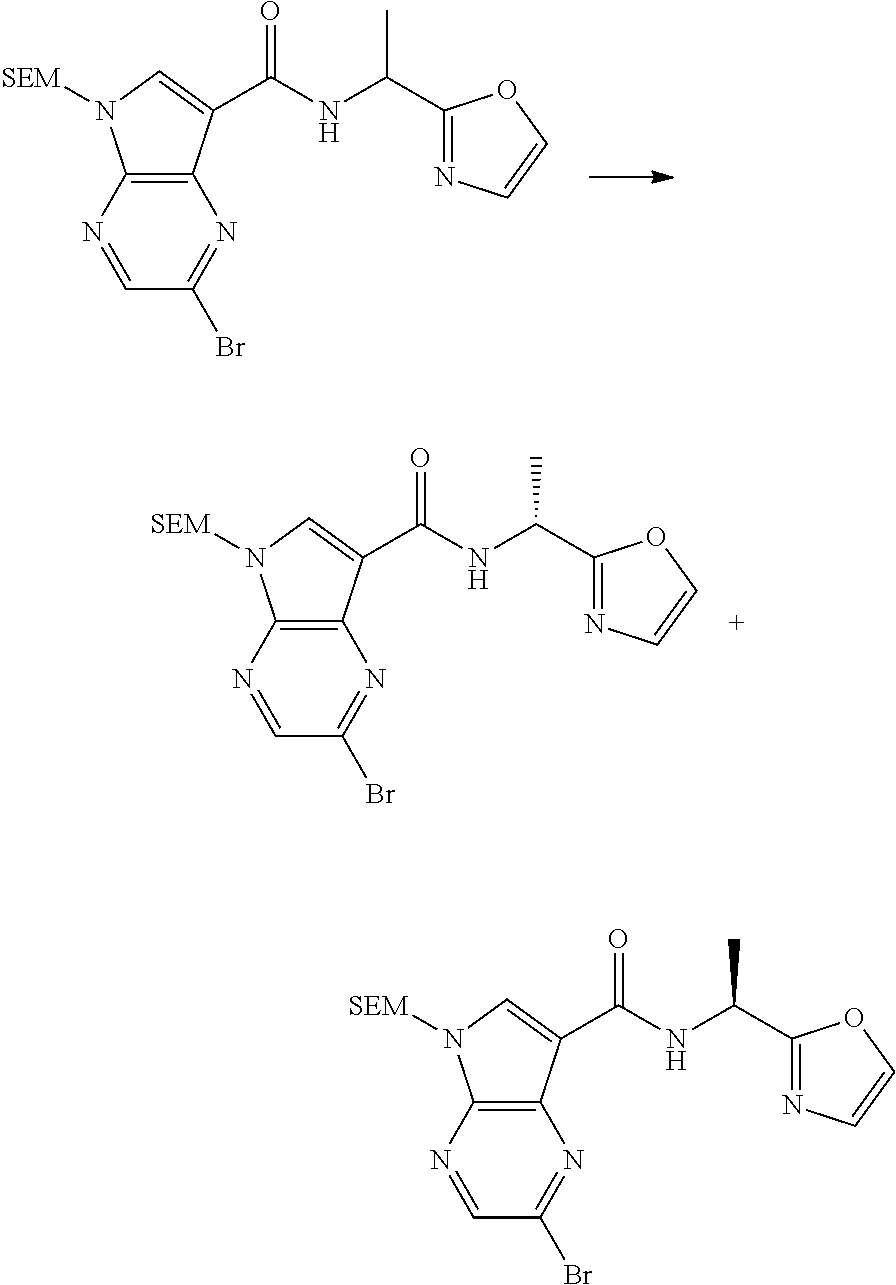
C12=C(N=CC(Br)=N1)N([SEM])C=C2C(=O)NC(C)C1=NC=CO1.C12=C(N=CC(Br)=N1)N([SEM])C=C2C(=O)NC(C)C1=NC=CO1.C12=C(N=CC(Br)=N1)N([SEM])C=C2C(=O)NC(C)C1=NC=CO1
